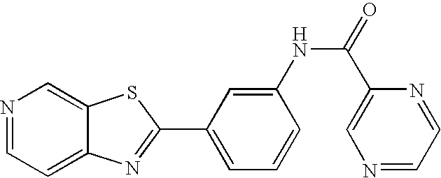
N1=CC=C2C(=C1)SC(C1=CC=CC(NC(=O)C3=CN=CC=N3)=C1)=N2
